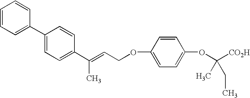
C1=CC=C(C2=CC=C(C(C)=CCOC3=CC=C(OC([CO2H])(C)CC)C=C3)C=C2)C=C1
